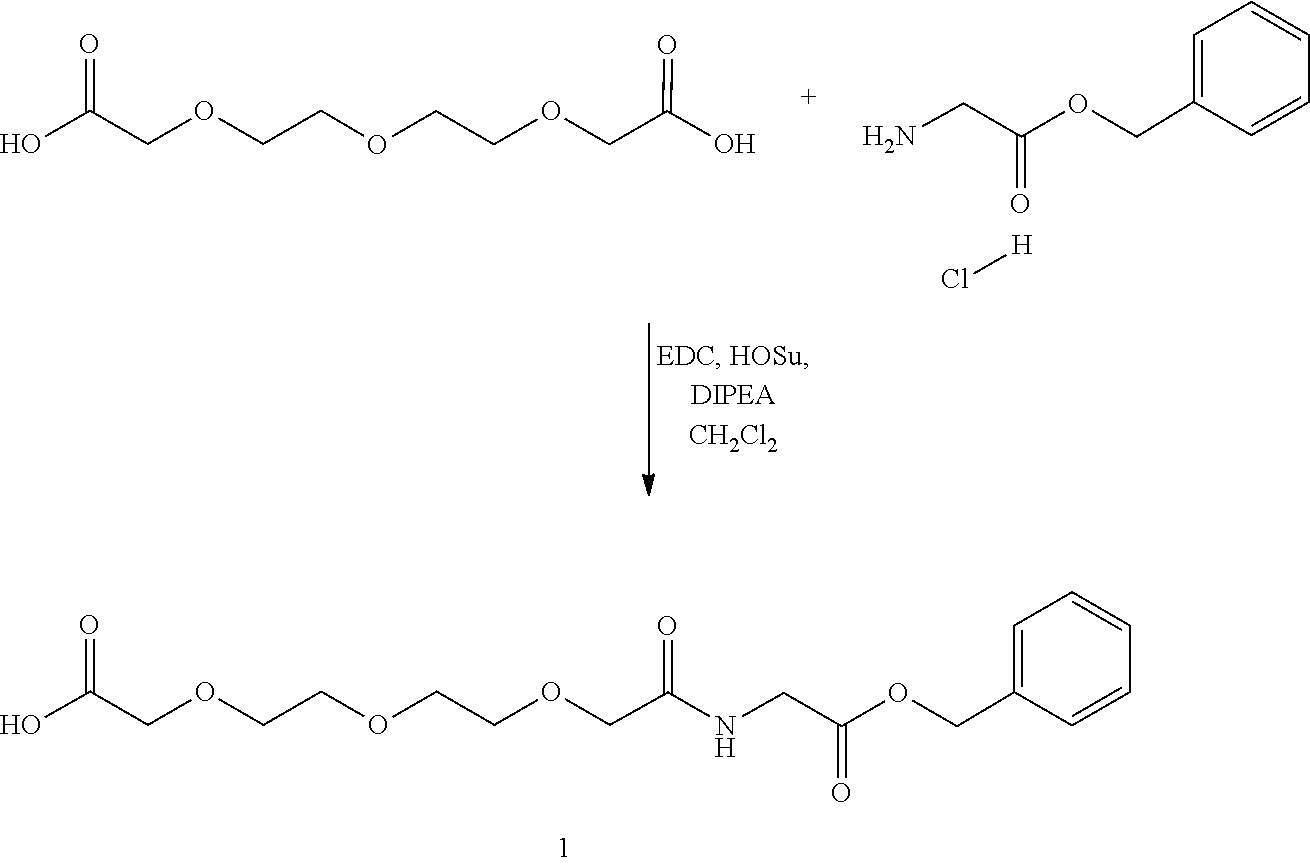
O=C(O)COCCOCCOCC(=O)O.C1=CC=CC(COC(CN)=O)=C1.Cl[H].C1=C(COC(CNC(COCCOCCOCC(O)=O)=O)=O)C=CC=C1
